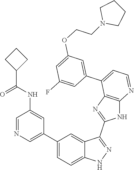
C1=NC=C(C2=CC=C3C(=C2)C(C2=NC4=C(N2)N=CC=C4C2=CC(OCCN4CCCC4)=CC(F)=C2)=NN3)C=C1NC(=O)C1CCC1
